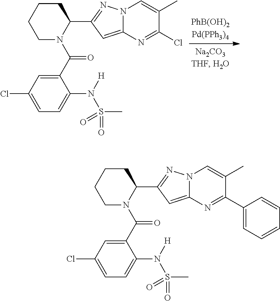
C1CCCN(C(C2=CC(Cl)=CC=C2N([H])S(C)(=O)=O)=O)C1C1=NN2C(=C1)N=C(Cl)C(C)=C2.C1CCCN(C(C2=CC(Cl)=CC=C2N([H])S(C)(=O)=O)=O)C1C1=NN2C(=C1)N=C(C1=CC=CC=C1)C(C)=C2
